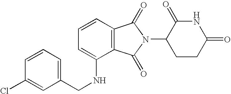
C1=C(NCC2=CC=CC(Cl)=C2)C2=C(C=C1)C(=O)N(C1CCC(=O)NC1=O)C2=O
